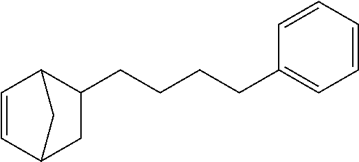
C1=CC2C(CCCCC3=CC=CC=C3)CC1C2
